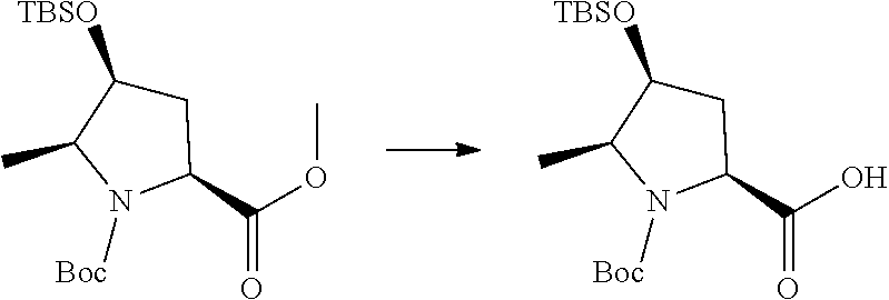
C1C([TBSO])C(C)N([Boc])C1C(OC)=O.C1C([TBSO])C(C)N([Boc])C1C(O)=O
